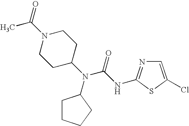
N(C1CCN(C(=O)C)CC1)(C(NC1=NC=C(Cl)S1)=O)C1CCCC1
